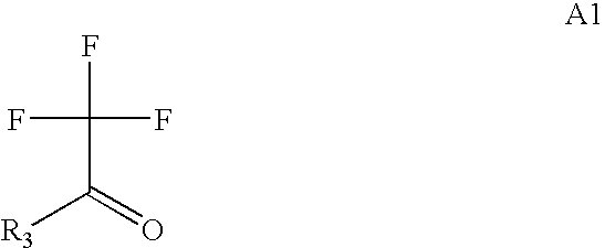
C(C([R3])=O)(F)(F)F
